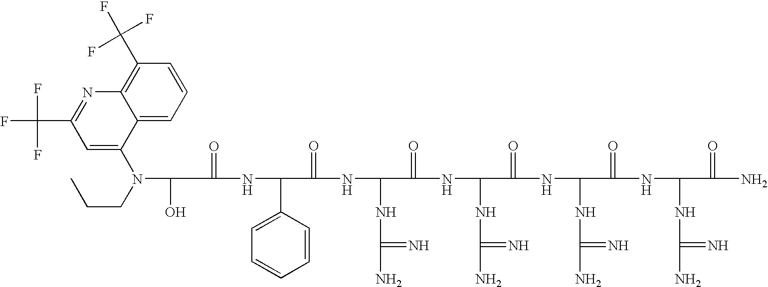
C(=O)(NC(C1=CC=CC=C1)C(=O)NC(NC(N)=N)C(=O)NC(NC(N)=N)C(=O)NC(NC(N)=N)C(=O)NC(NC(N)=N)C(=O)N)C(O)N(C1=CC(C(F)(F)F)=NC2=C(C(F)(F)F)C=CC=C12)CCC
